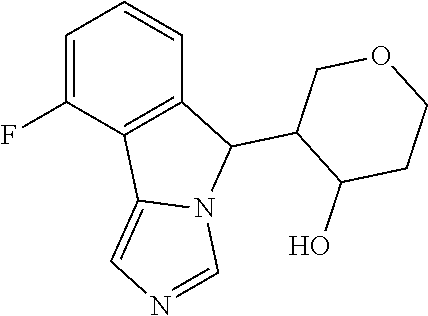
C1CC(O)C(C2C3=C(C4=CN=CN24)C(F)=CC=C3)CO1
